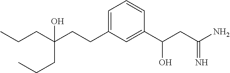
C1=C(CCC(CCC)(CCC)O)C=C(C(CC(N)=N)O)C=C1
